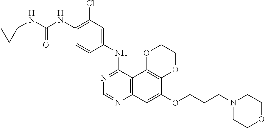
C12=C(C3=C(C=C1OCCCN1CCOCC1)N=CN=C3NC1=CC(Cl)=C(NC(NC3CC3)=O)C=C1)OCCO2
